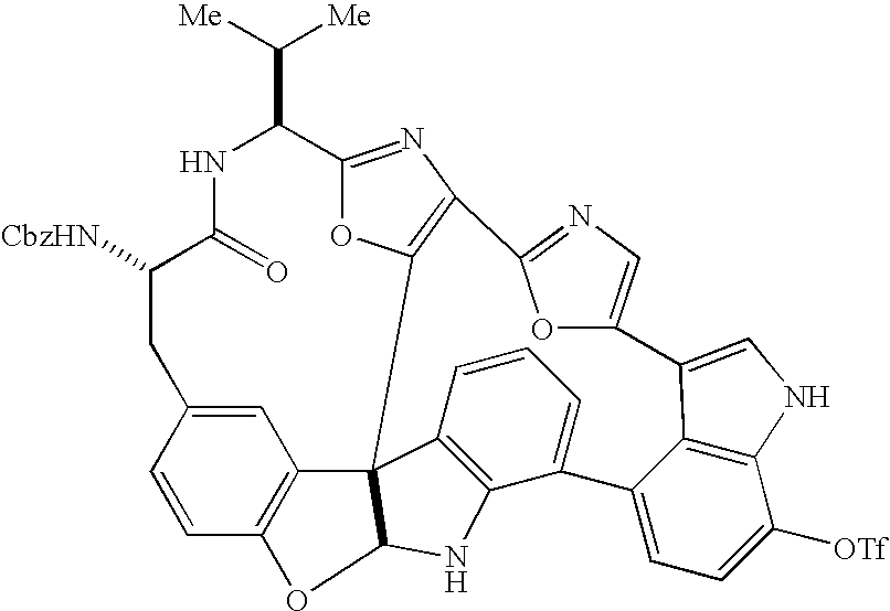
C1=C2C=CC3=C1C14C5=C(NC1O3)C(=CC=C5)C1=CC=C([OTf])C3=C1C(=CN3)C1=CN=C(C3=C4OC(=N3)C(C([Me])[Me])NC(=O)C([CbzHN])C2)O1
